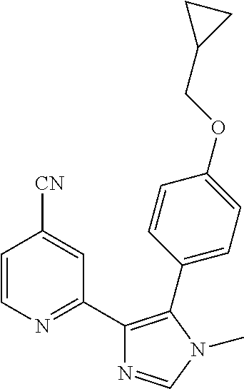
C1=CN=C(C2=C(C3=CC=C(OCC4CC4)C=C3)N(C)C=N2)C=C1[CN]
